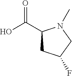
OC(=O)C1CC(F)CN1C
